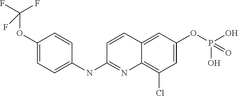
C1(OC(F)(F)F)=CC=C(NC2=NC3=C(Cl)C=C(OP(O)(O)=O)C=C3C=C2)C=C1
